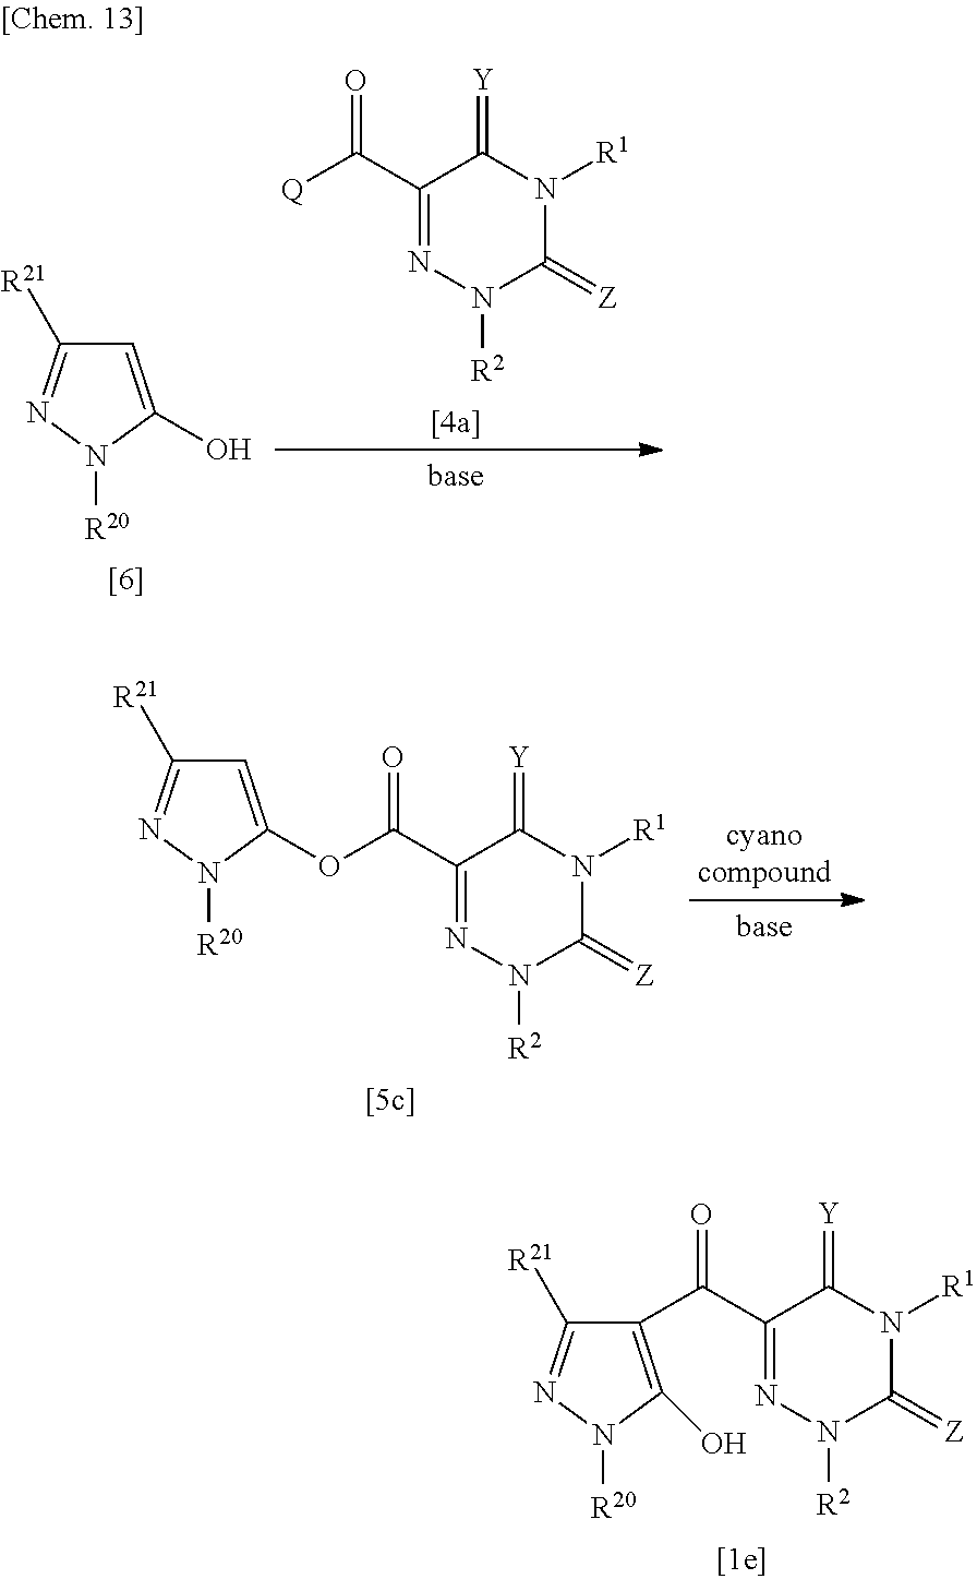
C1=C(OC(=O)C2=NN([R2])C(=[Z])N([R1])C2=[Y])N([R20])N=C1[R21].C1([R21])=NN([R20])C(O)=C1C(=O)C1=NN([R2])C(=[Z])N([R1])C1=[Y].C1=C(O)N([R20])N=C1[R21].[Q]C(=O)C1=NN([R2])C(=[Z])N([R1])C1=[Y]
